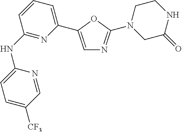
C1(NC2=NC(C3=CN=C(N4CC(=O)NCC4)O3)=CC=C2)=CC=C([CF3])C=N1
